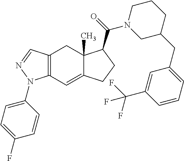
C12=C(C=C3C(C)(C1)C(C(=O)N1CC(CC4=CC=CC(C(F)(F)F)=C4)CCC1)CC3)N(C1=CC=C(F)C=C1)N=C2
